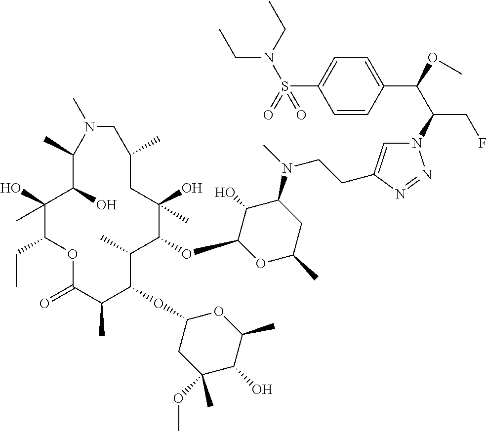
C1(O)(C)C(CC)OC(=O)C(C)C(OC2CC(OC)(C)C(O)C(C)O2)C(C)C(OC2OC(C)CC(N(C)CCC3=CN(C(C(OC)C4=CC=C(S(=O)(N(CC)CC)=O)C=C4)CF)N=N3)C2O)C(O)(C)CC(C)CN(C)C(C)C1O
